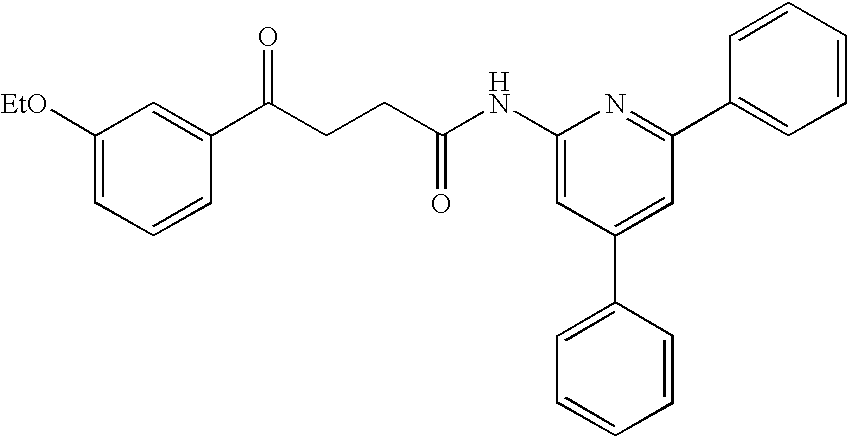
C1([EtO])=CC=CC(C(CCC(NC2=CC(C3=CC=CC=C3)=CC(C3=CC=CC=C3)=N2)=O)=O)=C1
